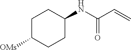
C1C([OMs])CCC(NC(C=C)=O)C1
